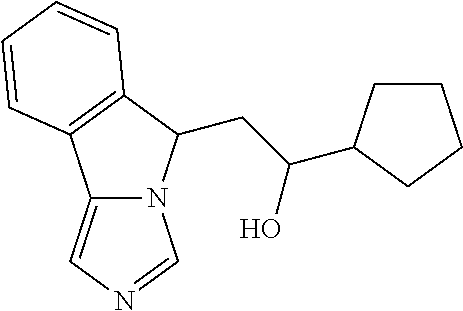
C12=CN=CN1C(CC(O)C1CCCC1)C1=C2C=CC=C1
